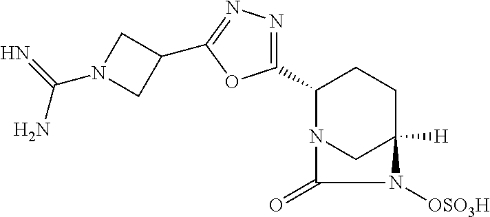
C1(C2=NN=C(C3CN(C(=N)N)C3)O2)N2CC([H])(CC1)N([OSO3H])C2=O
